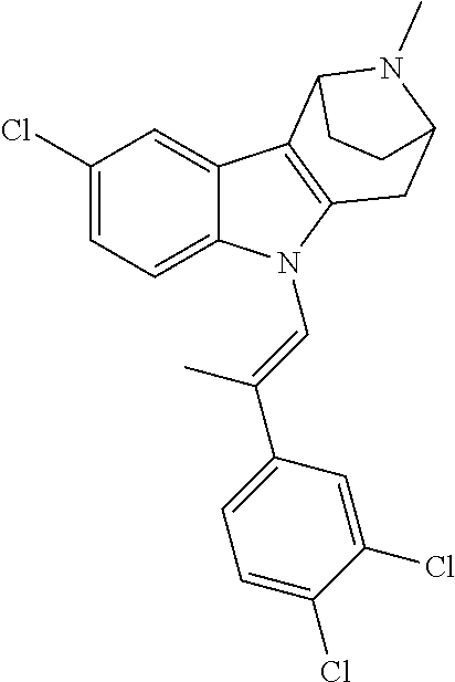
C1(Cl)=CC=C2C(=C1)C1=C(N2C=C(C2=CC=C(Cl)C(Cl)=C2)C)CC2N(C)C1CC2
